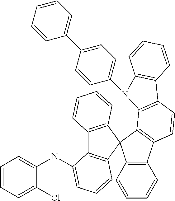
C12=C(C3=C(C4=C(C=C3)C3=C(C=CC=C3)N4C3=CC=C(C4=CC=CC=C4)C=C3)C13C1=C(C4=C3C=CC=C4)C(NC3=CC=CC=C3Cl)=CC=C1)C=CC=C2
